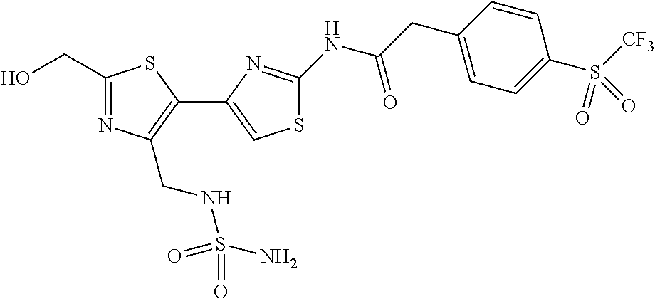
C1(CO)=NC(CNS(N)(=O)=O)=C(C2=CSC(NC(CC3=CC=C(S([CF3])(=O)=O)C=C3)=O)=N2)S1
